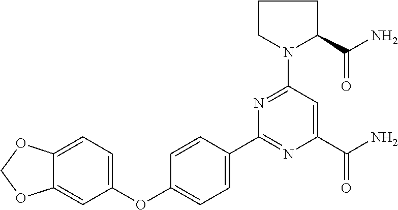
C1(C2=NC(C(N)=O)=CC(N3CCCC3C(=O)N)=N2)=CC=C(OC2=CC=C3C(=C2)OCO3)C=C1
